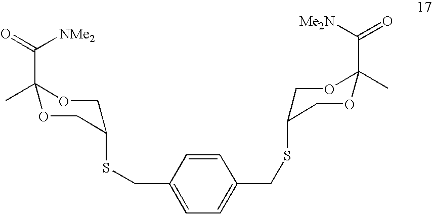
C1(C)(C(=O)[NMe2])OCC(SCC2=CC=C(CSC3COC(C)(C(=O)[Me2N])OC3)C=C2)CO1
